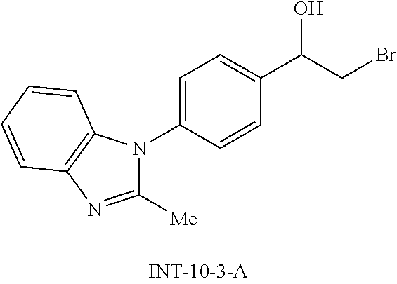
C1([Me])=NC2=C(N1C1=CC=C(C(CBr)O)C=C1)C=CC=C2
